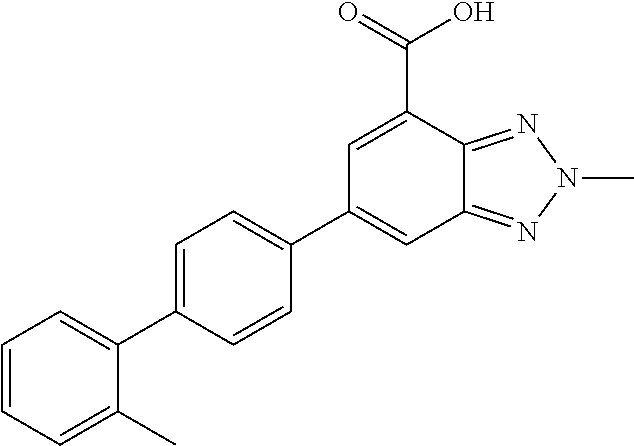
C1=CC=C(C)C(C2=CC=C(C3=CC4=NN(C)N=C4C(C(=O)O)=C3)C=C2)=C1
